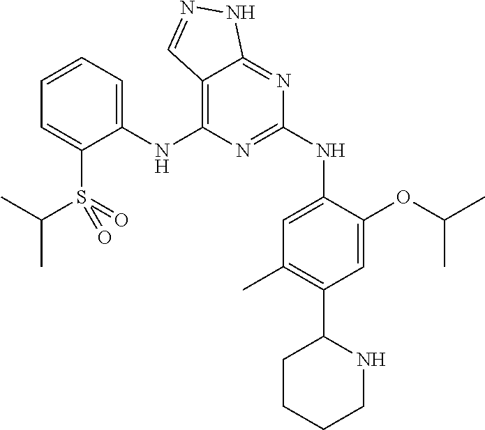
C1(NC2=C3C(=NC(NC4=CC(C)=C(C5CCCCN5)C=C4OC(C)C)=N2)NN=C3)=CC=CC=C1S(=O)(=O)C(C)C
